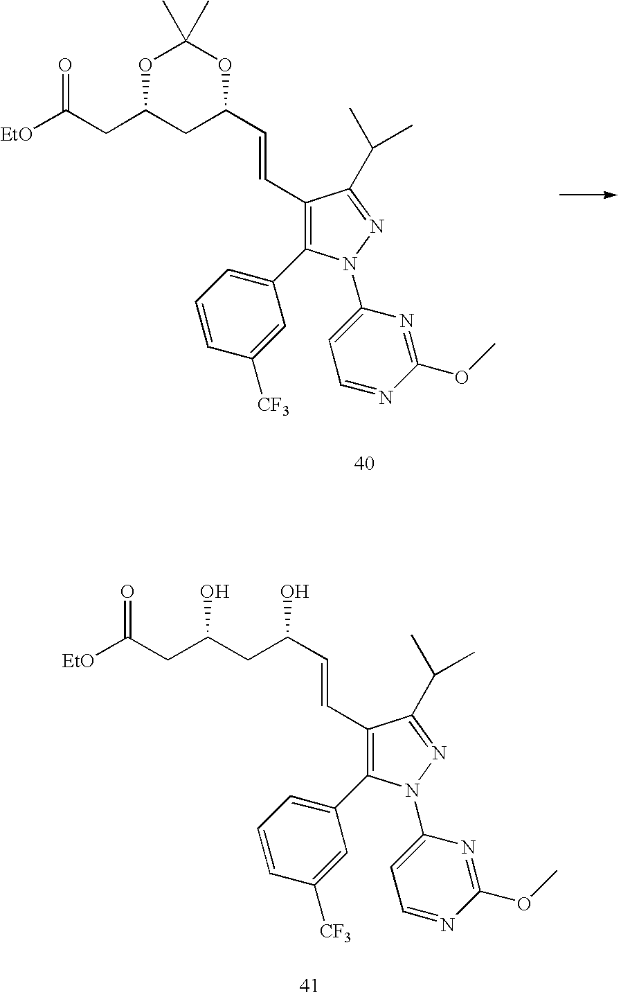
C1(C=CC(CC(CC([EtO])=O)O)O)=C(C2=CC=CC([CF3])=C2)N(C2=CC=NC(OC)=N2)N=C1C(C)C.C1(C=CC2CC(CC([EtO])=O)OC(C)(C)O2)=C(C2=CC=CC([CF3])=C2)N(C2=CC=NC(OC)=N2)N=C1C(C)C
